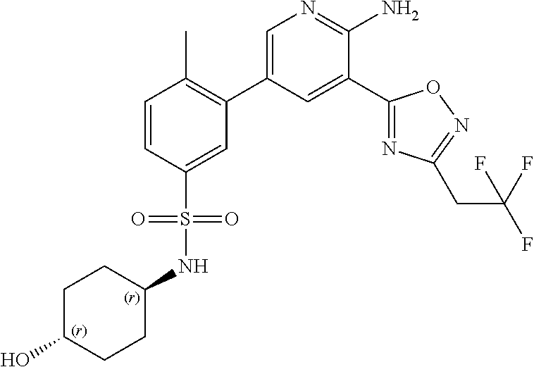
C1=C(C2=C(C)C=CC(S(=O)(=O)NC3CCC(O)CC3)=C2)C=C(C2=NC(CC(F)(F)F)=NO2)C(N)=N1
